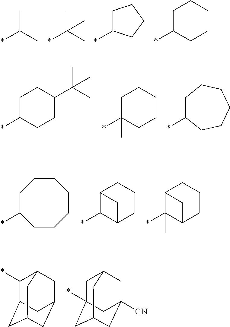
CC(C)*.CC(C)(*)C.C1(*)CCCC1.C1(*)CCCCC1.C1(*)CCC(C(C)(C)C)CC1.C1(*)(C)CCCCC1.*C1CCCCCC1.*C1CCCCCCC1.C1(*)C2CCCC1C2.C1(*)(C)C2CCCC1C2.C1(*)C2CC3CC(CC1C3)C2.C1C2(*)CC3CC([CN])(CC1C3)C2
